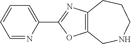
C12=C(CNCCC1)OC(C1=CC=CC=N1)=N2
